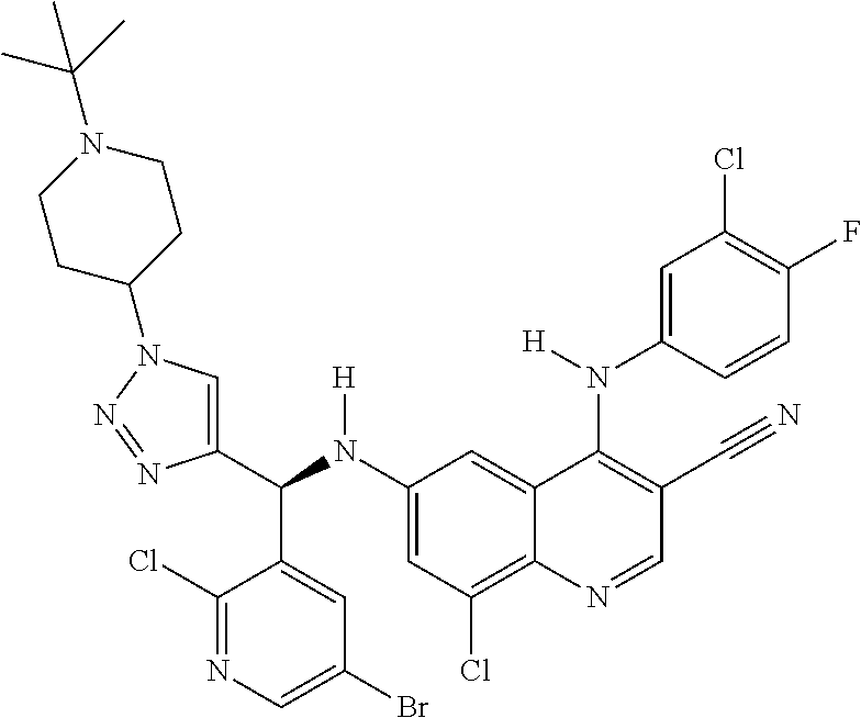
C1(N(C(C2=CN(C3CCN(C(C)(C)C)CC3)N=N2)C2=CC(Br)=CN=C2Cl)[H])=CC(Cl)=C2C(=C1)C(N(C1=CC(Cl)=C(F)C=C1)[H])=C(C#N)C=N2
